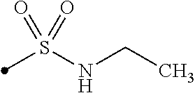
S(NCC)(=O)(=O)C
